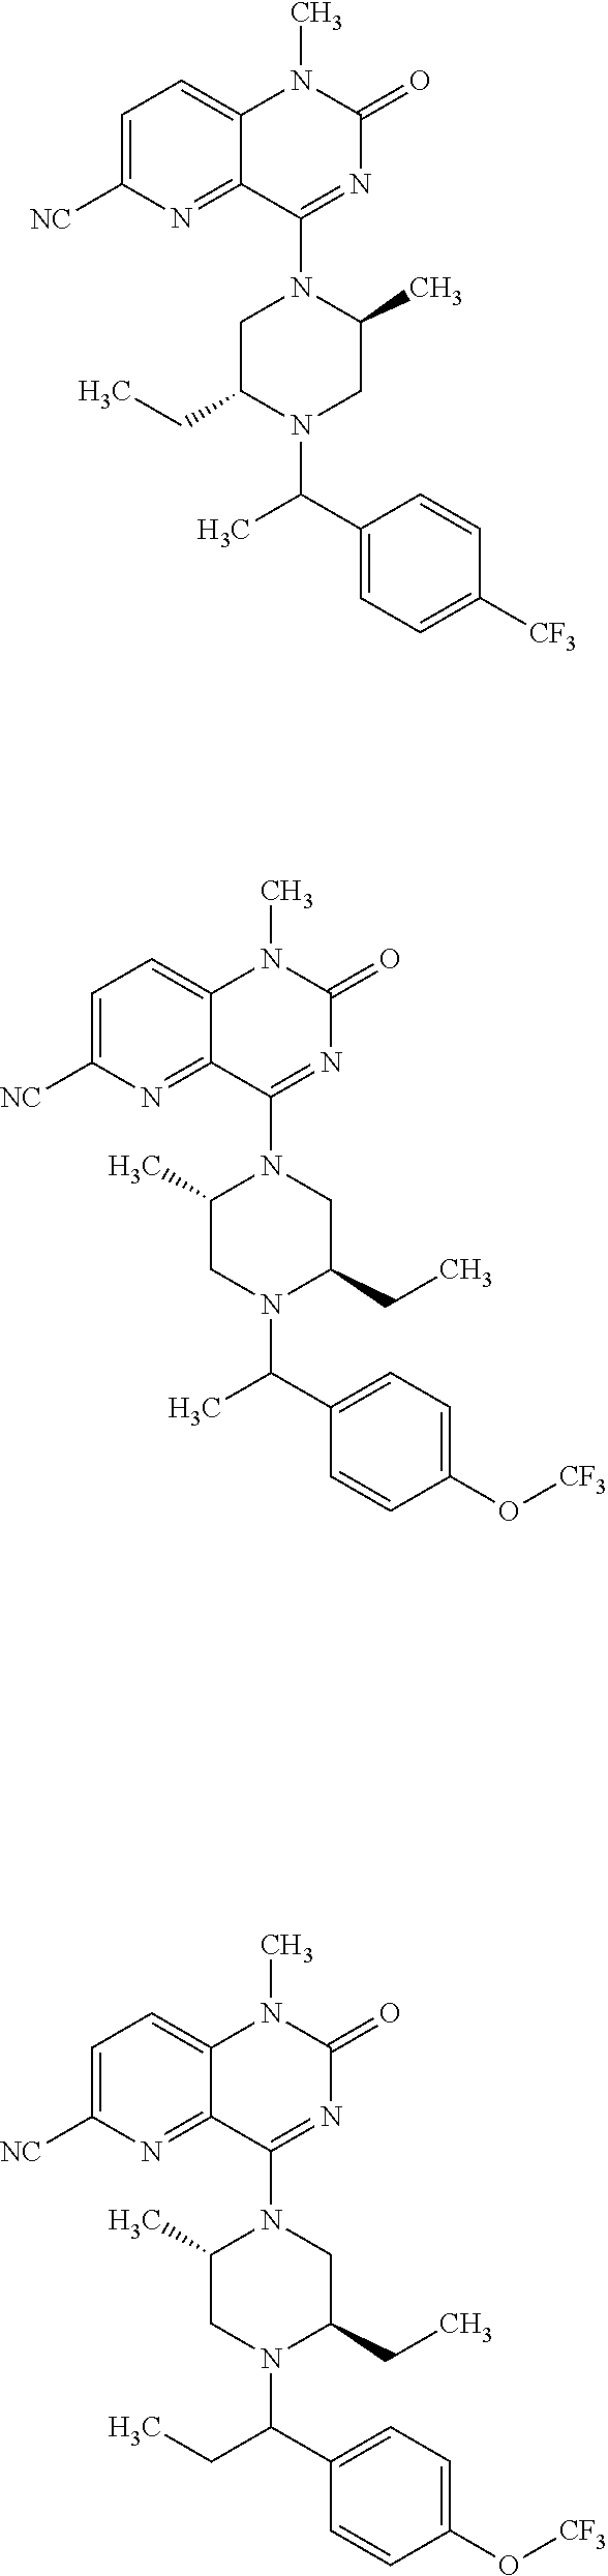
C1=CC([CF3])=CC=C1C(C)N1C(CC)CN(C2=NC(=O)N(C)C3=CC=C([NC])N=C32)C(C)C1.C1=CC(O[CF3])=CC=C1C(C)N1C(CC)CN(C2=NC(=O)N(C)C3=CC=C([NC])N=C32)C(C)C1.C1=CC(O[CF3])=CC=C1C(CC)N1C(CC)CN(C2=NC(=O)N(C)C3=CC=C([NC])N=C32)C(C)C1
